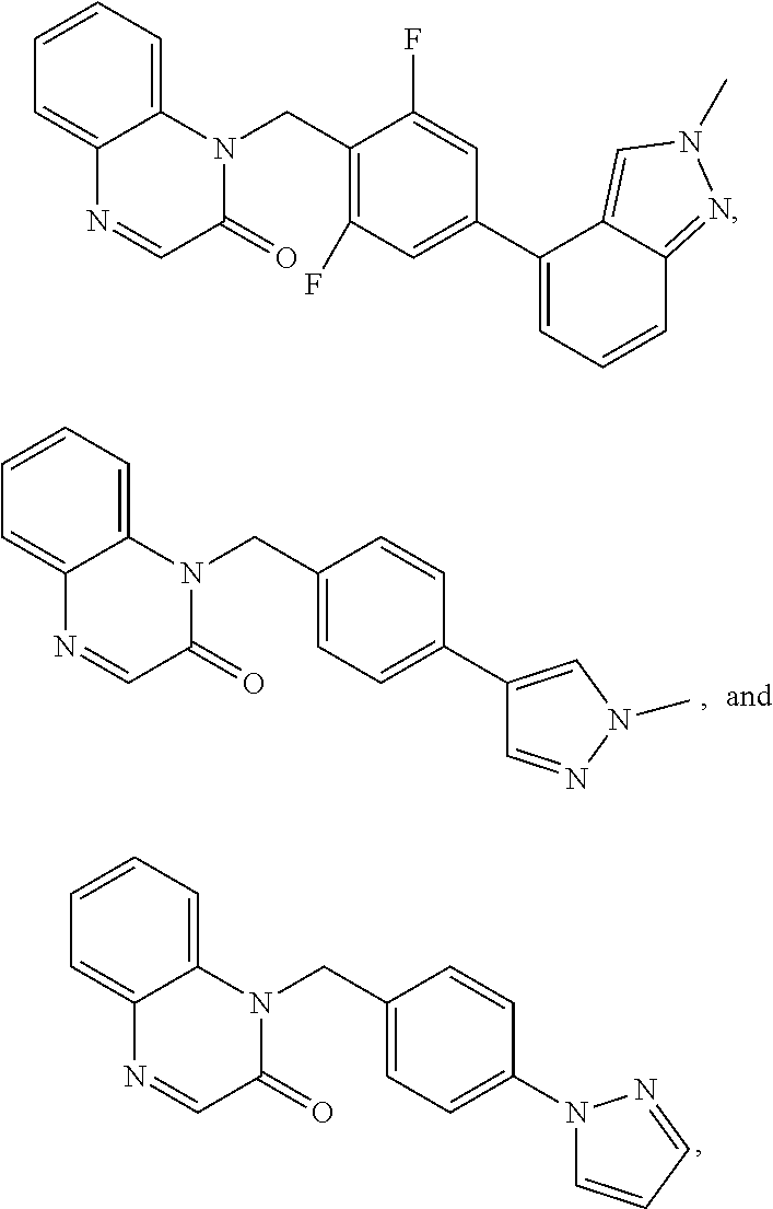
C1(CN2C3=CC=CC=C3N=CC2=O)=CC=C(C2=CN(C)N=C2)C=C1.C1(CN2C3=CC=CC=C3N=CC2=O)=CC=C(N2C=CC=N2)C=C1.C1(CN2C3=CC=CC=C3N=CC2=O)=C(F)C=C(C2=CC=CC3=NN(C)C=C23)C=C1F
